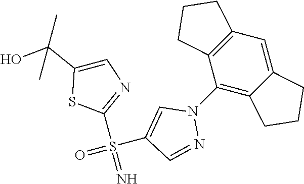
S(C1=NC=C(C(O)(C)C)S1)(=N)(C1=CN(C2=C3C(=CC4=C2CCC4)CCC3)N=C1)=O
